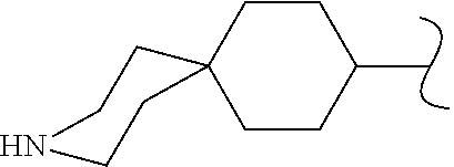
C1C(C)CCC2(C1)CCNCC2
